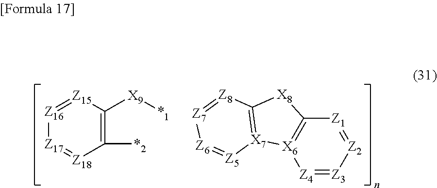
[Z16]1=[Z15]C([X9][*1])=C([*2])[Z18]=[Z17]1.[Z4]1=[Z3][Z2]=[Z1]C2=[X6]1[X7]1=C([X8]2)[Z8]=[Z7][Z6]=[Z5]1
